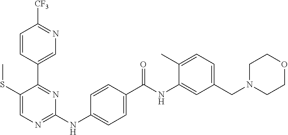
C1(C2=NC(NC3=CC=C(C(NC4=CC(CN5CCOCC5)=CC=C4C)=O)C=C3)=NC=C2SC)=CN=C([CF3])C=C1
